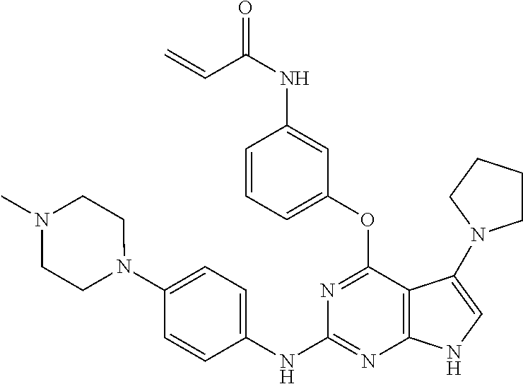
O=C(NC1=CC(OC2=NC(NC3=CC=C(N4CCN(C)CC4)C=C3)=NC3=C2C(N2CCCC2)=CN3)=CC=C1)C=C
